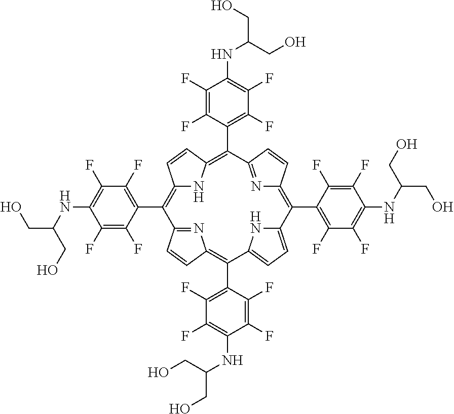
C12=C(C3=C(F)C(F)=C(NC(CO)CO)C(F)=C3F)C3=NC(=C(C4=C(F)C(F)=C(NC(CO)CO)C(F)=C4F)C4=CC=C(N4)C(C4=C(F)C(F)=C(NC(CO)CO)C(F)=C4F)=C4N=C(C(C5=C(F)C(F)=C(NC(CO)CO)C(F)=C5F)=C(N1)C=C2)C=C4)C=C3
